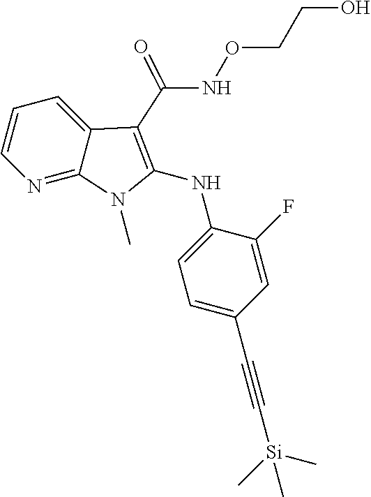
N1=C2C(=CC=C1)C(C(=O)NOCCO)=C(NC1=CC=C(C#C[Si](C)(C)C)C=C1F)N2C
